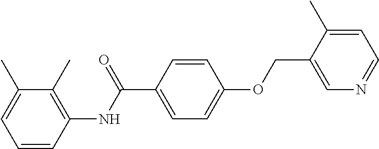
C1=CC(NC(C2=CC=C(OCC3=CN=CC=C3C)C=C2)=O)=C(C)C(C)=C1
